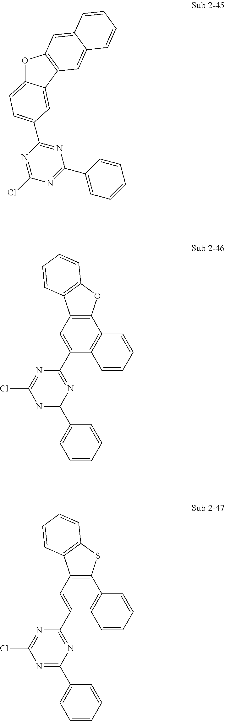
O1C2=CC=C(C3=NC(C4=CC=CC=C4)=NC(Cl)=N3)C=C2C2=C1C=C1C(=C2)C=CC=C1.C1=CC=CC(C2=NC(Cl)=NC(C3=CC4=C(C5=C3C=CC=C5)OC3=C4C=CC=C3)=N2)=C1.C1=CC=CC(C2=NC(Cl)=NC(C3=CC4=C(C5=C3C=CC=C5)SC3=C4C=CC=C3)=N2)=C1
